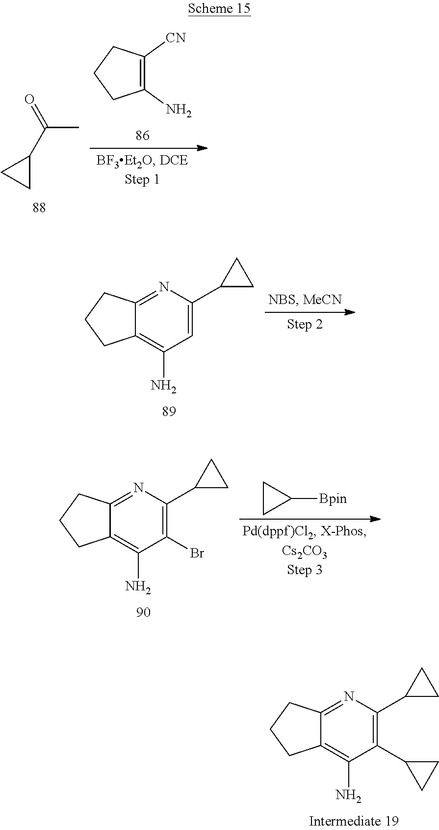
C12=NC(C3CC3)=C(C3CC3)C(N)=C1CCC2.C(C)(C1CC1)=O.C1(N)=C([CN])CCC1.C12=NC(C3CC3)=CC(N)=C1CCC2.C12=NC(C3CC3)=C(Br)C(N)=C1CCC2.C1CC1[Bpin]
